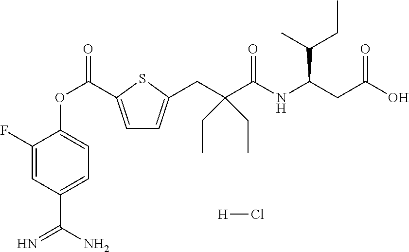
C1(F)=CC(C(N)=N)=CC=C1OC(=O)C1=CC=C(CC(C(NC(CC(O)=O)C(C)CC)=O)(CC)CC)S1.[H]Cl
